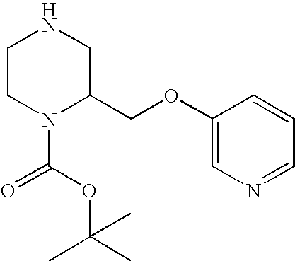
C1CN(C(=O)OC(C)(C)C)C(COC2=CN=CC=C2)CN1
